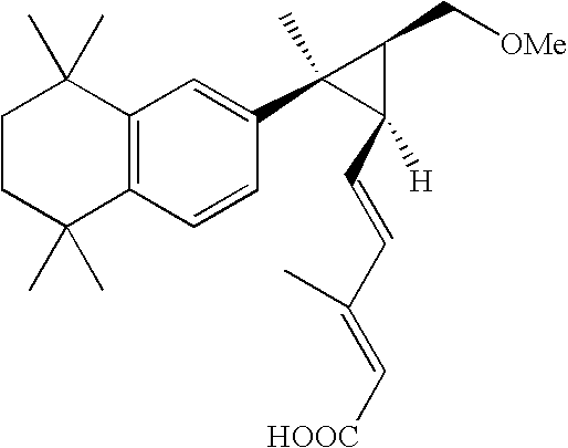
C1CC(C)(C)C2=C(C1(C)C)C=C(C1(C)C(C=CC(=C[HOOC])C)([H])C1C[OMe])C=C2
